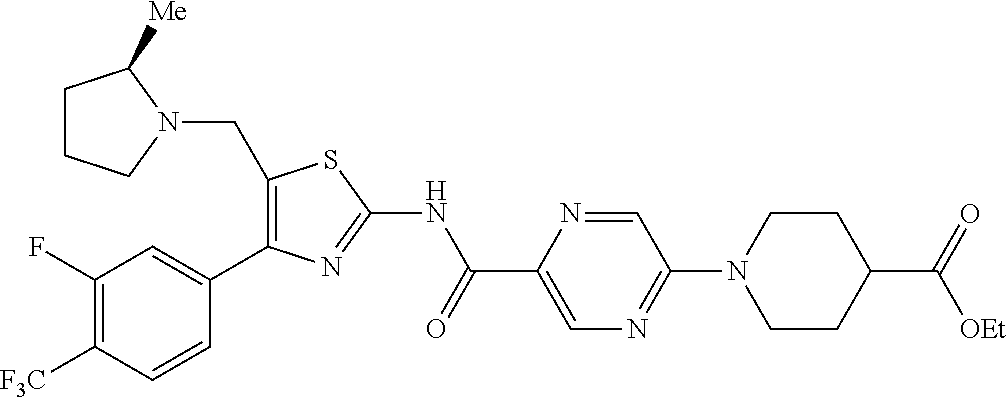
C1(F)=C([F3C])C=CC(C2=C(CN3CCCC3[Me])SC(NC(C3=CN=C(N4CCC(C(=O)[OEt])CC4)C=N3)=O)=N2)=C1
